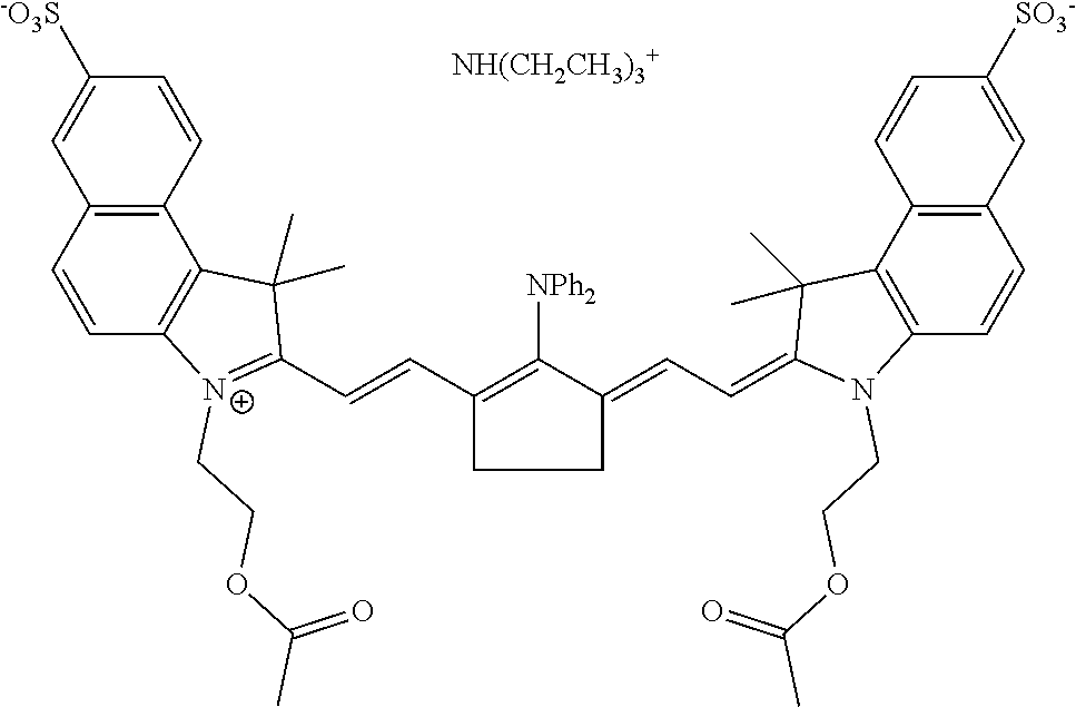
C12=C(C=CC3=C1C(C)(C)C(C=CC1=C([NPh2])C(=CC=C4N(CCOC(C)=O)C5=C(C4(C)C)C4=C(C=C5)C=C([SO3-])C=C4)CC1)=[N+]3CCOC(C)=O)C=C([-O3S])C=C2
